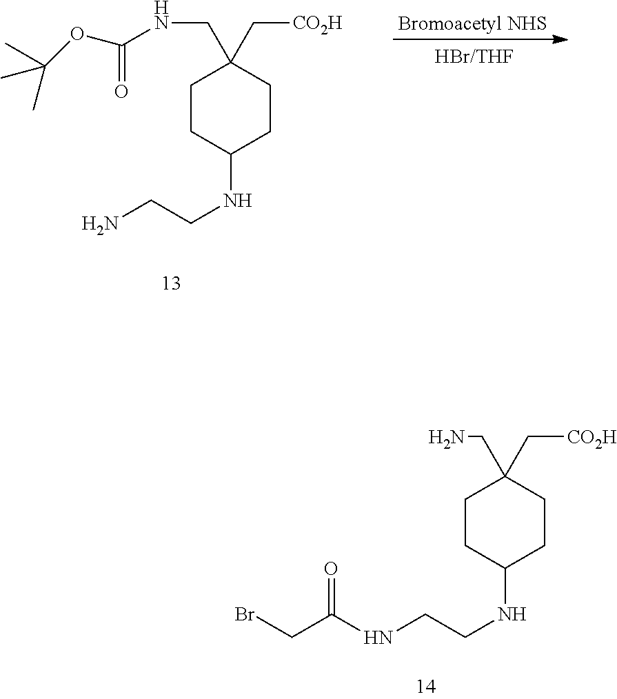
C1CC(NCCN)CCC1(CNC(OC(C)(C)C)=O)C[CO2H].C1CC(NCCNC(CBr)=O)CCC1(CN)C[CO2H]
